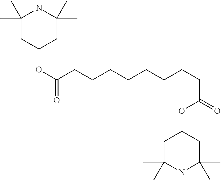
C1(C)(C)CC(OC(=O)CCCCCCCCC(=O)OC2CC(C)(C)NC(C)(C)C2)CC(C)(C)N1
